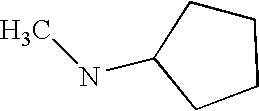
N(C)C1CCCC1
